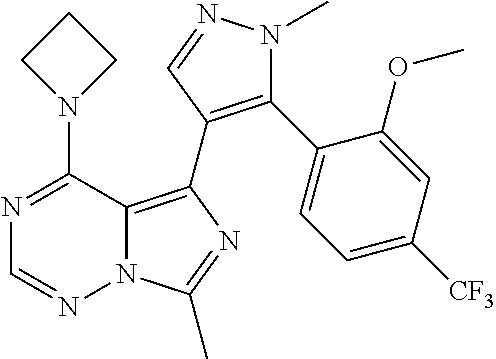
N12C(=C(C3=C(C4=CC=C([CF3])C=C4OC)N(C)N=C3)N=C1C)C(N1CCC1)=NC=N2
